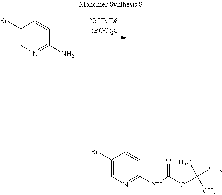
C1(Br)=CN=C(N)C=C1.BrC1=CN=C(NC(OC(C)(C)C)=O)C=C1
